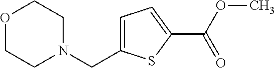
C1=C(CN2CCOCC2)SC(C(OC)=O)=C1
